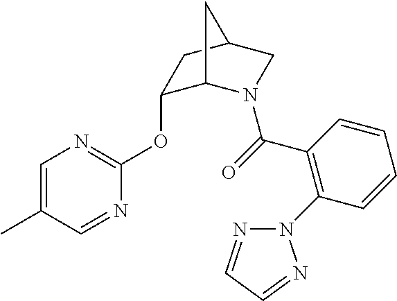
C1=C(C)C=NC(OC2C3N(C(=O)C4=C(N5N=CC=N5)C=CC=C4)CC(C2)C3)=N1
